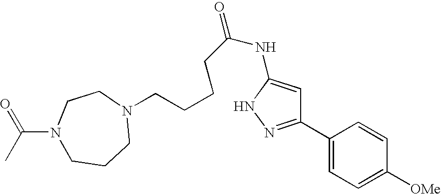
N1(C(=O)C)CCCN(CCCCC(NC2=CC(C3=CC=C([OMe])C=C3)=NN2)=O)CC1
